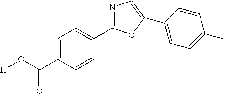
C1=C(C(=O)O[H])C=CC(C2=NC=C(C3=CC=C(C)C=C3)O2)=C1
